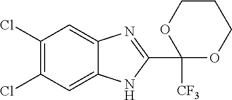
C1(Cl)=C(Cl)C=C2C(=C1)N=C(C1([CF3])OCCCO1)N2
